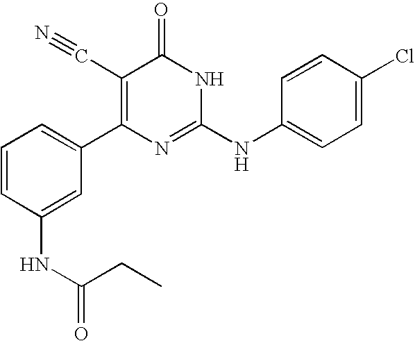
C1(NC(=O)CC)=CC(C2=C(C#N)C(=O)NC(NC3=CC=C(Cl)C=C3)=N2)=CC=C1
